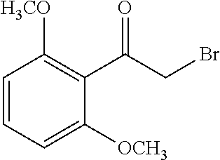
C1=CC=C([OCH3])C(C(CBr)=O)=C1[H3CO]
